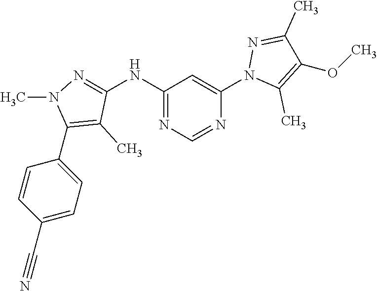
C1(C2=CC=C(C#N)C=C2)=C(C)C(NC2=NC=NC(N3C(C)=C(OC)C(C)=N3)=C2)=NN1C
